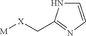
[M][X]CC1=NC=CN1
